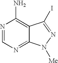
N1=CN=C2C(=C1N)C(I)=NN2[Me]
